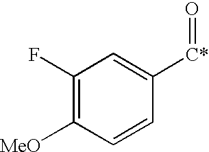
C1(F)=C([MeO])C=CC([C*]=O)=C1
